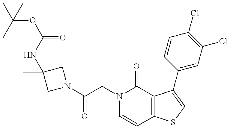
C(CN1C=CC2=C(C1=O)C(C1=CC(Cl)=C(Cl)C=C1)=CS2)(=O)N1CC(NC(=O)OC(C)(C)C)(C)C1
